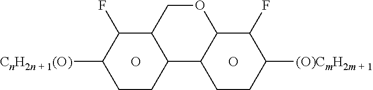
C1([CnH2n + 1(O)])CCC2C(C1F)COC1C2CCC([(O)CmH2m + 1])C1F.O.O
